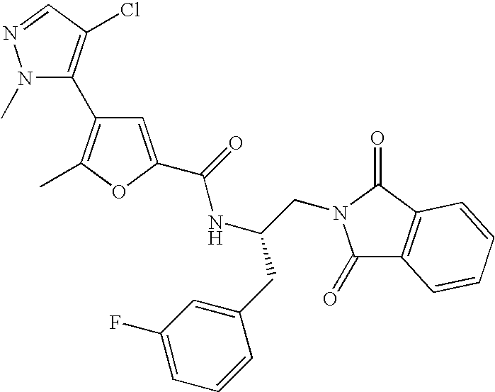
N1(C)C(C2=C(C)OC(C(=O)NC(CC3=CC(F)=CC=C3)CN3C(=O)C4=C(C3=O)C=CC=C4)=C2)=C(Cl)C=N1
